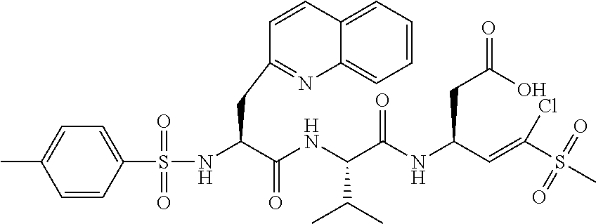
S(NC(C(NC(C(NC(C=C(S(C)(=O)=O)Cl)CC(=O)O)=O)C(C)C)=O)CC1=NC2=CC=CC=C2C=C1)(C1=CC=C(C)C=C1)(=O)=O
